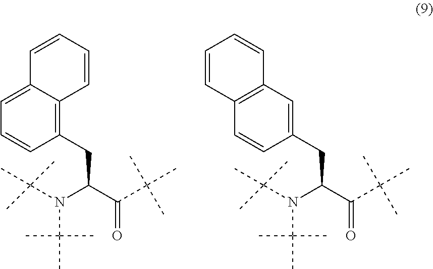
C12=C(CC(N(C(C)(C)C)C(C)(C)C)C(C(C)(C)C)=O)C=CC=C1C=CC=C2.C1=C(CC(N(C(C)(C)C)C(C)(C)C)C(C(C)(C)C)=O)C=CC2=C1C=CC=C2
